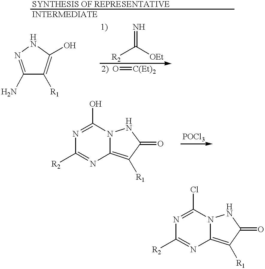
C1([R1])=C(O)NN=C1N.[R2]C(=N)[OEt].O=[C(Et)2].N1=C(O)N2C(=C([R1])C(=O)N2)N=C1[R2].N1=C(Cl)N2C(=C([R1])C(=O)N2)N=C1[R2]
